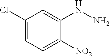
C1(Cl)=CC=C([NO2])C(NN)=C1
